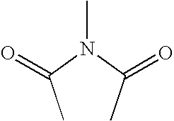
C(N(C(=O)C)C)(=O)C
